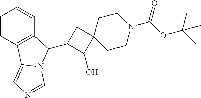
C1=CC2=C(C=C1)C(C1C(O)C3(C1)CCN(C(OC(C)(C)C)=O)CC3)N1C2=CN=C1
